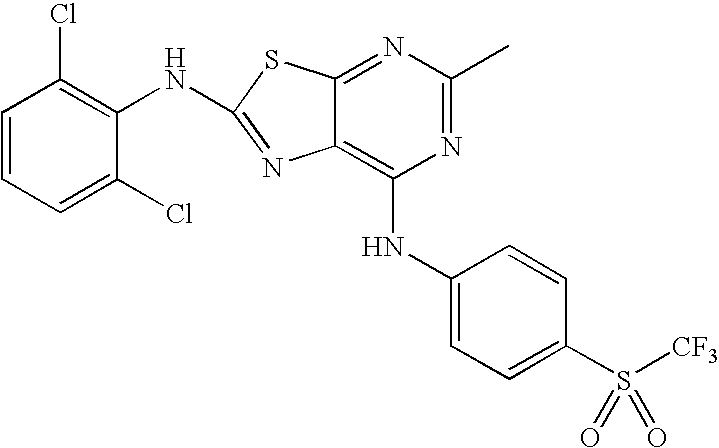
C1(NC2=C(Cl)C=CC=C2Cl)=NC2=C(NC3=CC=C(S([CF3])(=O)=O)C=C3)N=C(C)N=C2S1
